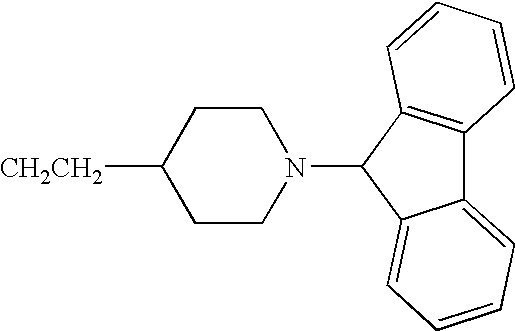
[CH2CH2]C1CCN(C2C3=CC=CC=C3C3=C2C=CC=C3)CC1
